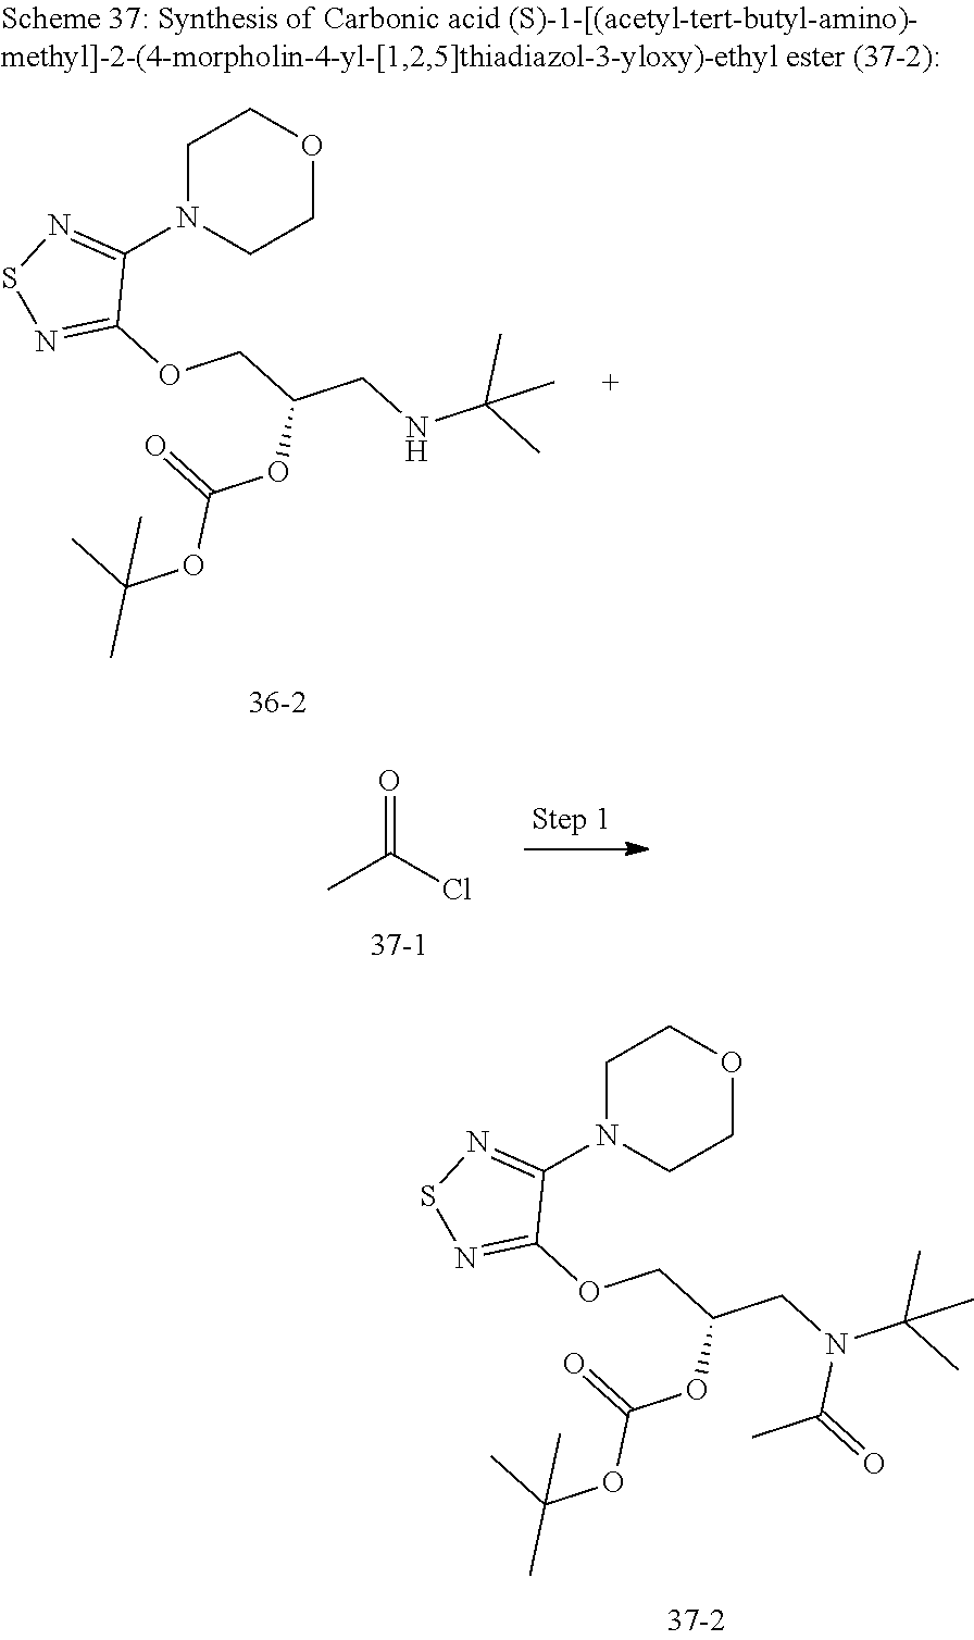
C1N(C2=NSN=C2OCC(CNC(C)(C)C)OC(=O)OC(C)(C)C)CCOC1.CC(Cl)=O.C1N(C2=NSN=C2OCC(CN(C(C)(C)C)C(C)=O)OC(=O)OC(C)(C)C)CCOC1
